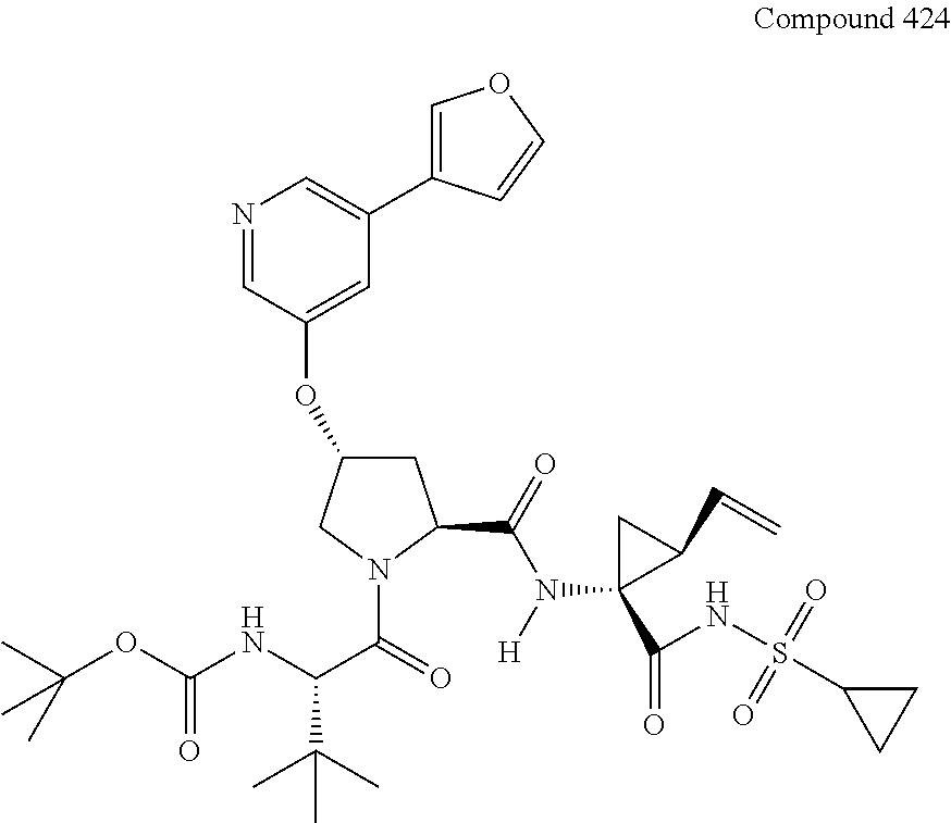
C1C(OC2=CC(C3=COC=C3)=CN=C2)CN(C(=O)C(NC(OC(C)(C)C)=O)C(C)(C)C)C1C(=O)N(C1(C(NS(C2CC2)(=O)=O)=O)C(C=C)C1)[H]
